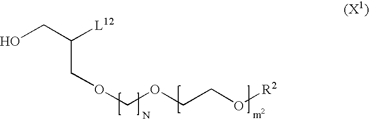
O(COCCO[R2])CC(CO)[L12]
